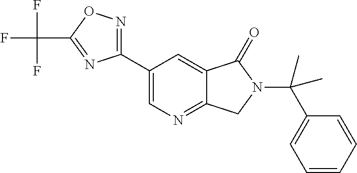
C1(C(N2C(=O)C3=CC(C4=NOC(C(F)(F)F)=N4)=CN=C3C2)(C)C)=CC=CC=C1
